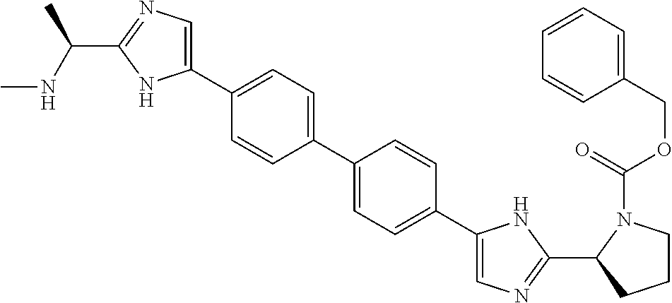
C1(COC(=O)N2CCCC2C2=NC=C(C3=CC=C(C4=CC=C(C5=CN=C(C(C)NC)N5)C=C4)C=C3)N2)=CC=CC=C1
